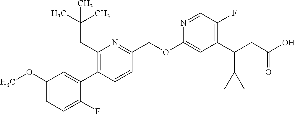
C1(OC)=CC=C(F)C(C2=C(CC(C)(C)C)N=C(COC3=CC(C(CC(O)=O)C4CC4)=C(F)C=N3)C=C2)=C1
